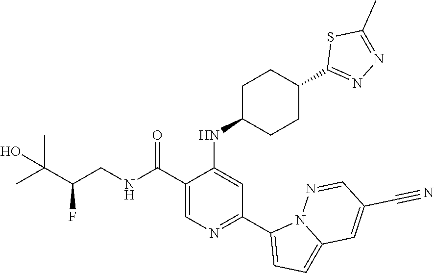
C1(C(NCC(C(C)(C)O)F)=O)=CN=C(C2=CC=C3N2N=CC(C#N)=C3)C=C1NC1CCC(C2=NN=C(C)S2)CC1
